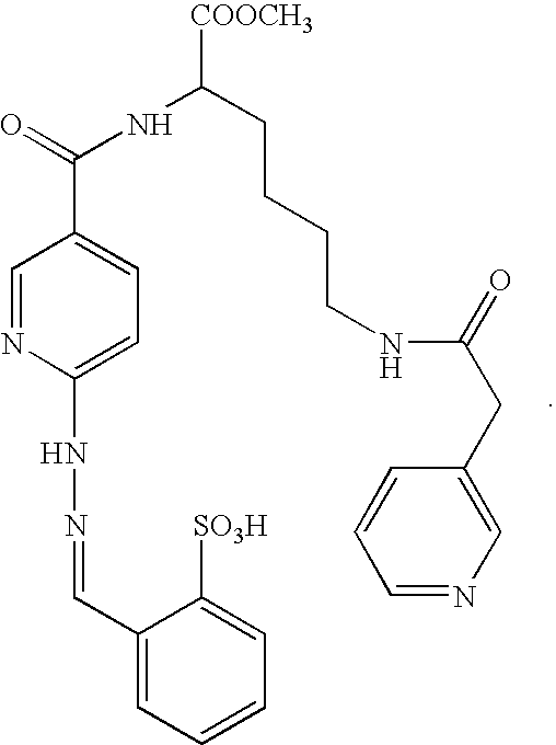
C1(C=NNC2=CC=C(C(=O)NC(CCCCNC(CC3=CN=CC=C3)=O)[COOCH3])C=N2)=CC=CC=C1[SO3H]
